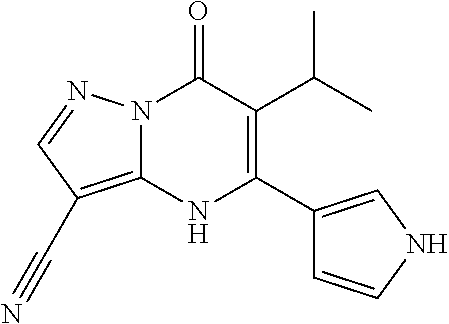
N12C(=C(C#N)C=N1)NC(C1=CNC=C1)=C(C(C)C)C2=O
